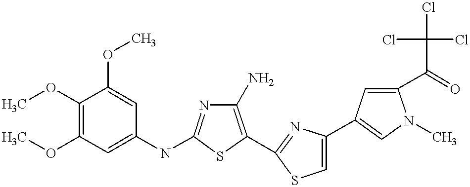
COC1=C(OC)C=C(NC2=NC(N)=C(C3=NC(C4=CN(C)C(C(=O)C(Cl)(Cl)Cl)=C4)=CS3)S2)C=C1OC
